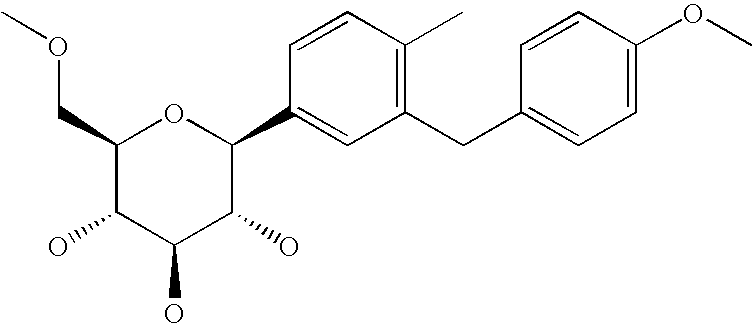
C1(COC)C(O)C(O)C(O)C(C2=CC(CC3=CC=C(OC)C=C3)=C(C)C=C2)O1
